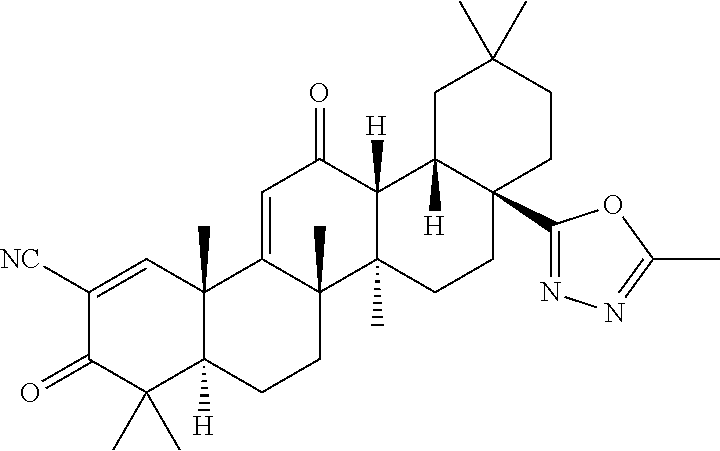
C12(C)C([H])(CCC3(C)C1=CC(=O)C1([H])C3(C)CCC3(C4=NN=C(C)O4)C1([H])CC(C)(C)CC3)C(C)(C)C(=O)C([NC])=C2
